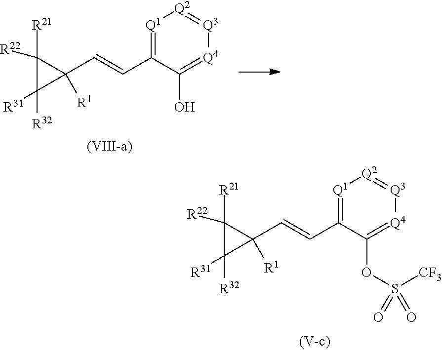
[Q1]1=C(C=CC2([R1])C([R21])([R22])C2([R31])[R32])C(OS([CF3])(=O)=O)=[Q4][Q3]=[Q2]1.[Q1]1=C(C=CC2([R1])C([R21])([R22])C2([R31])[R32])C(O)=[Q4][Q3]=[Q2]1
